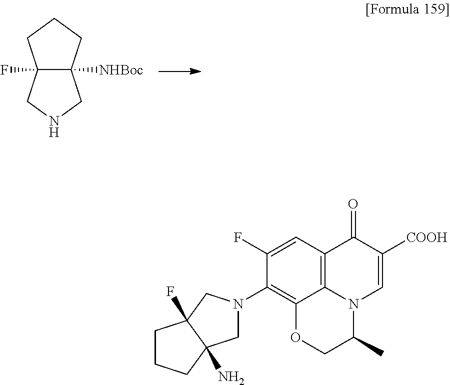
C12(F)C([NHBoc])(CCC1)CNC2.C1(F)=CC2=C3C(=C1N1CC4(N)C(F)(C1)CCC4)OCC(C)N3C=C([COOH])C2=O
